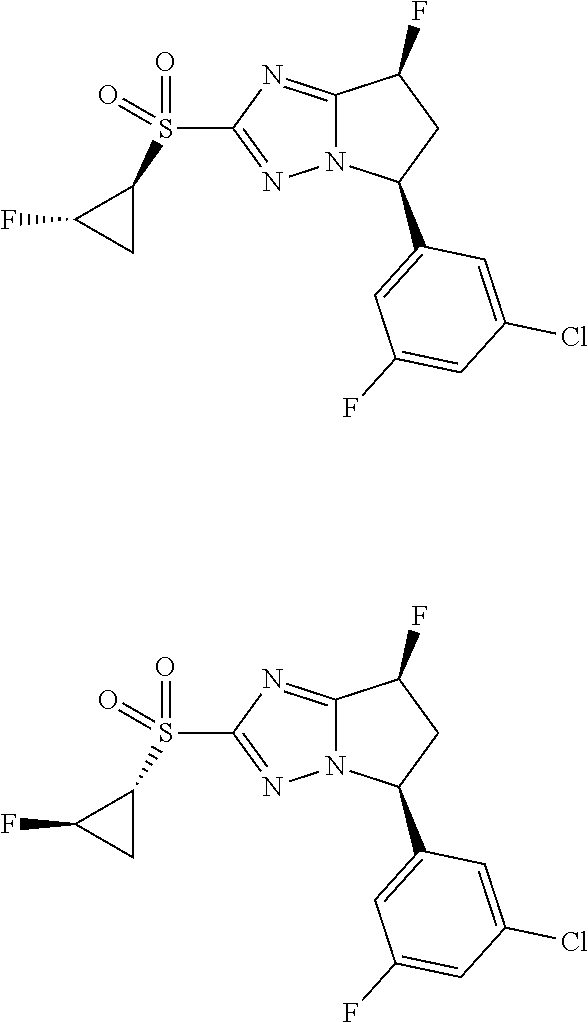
C12=NC(S(C3C(F)C3)(=O)=O)=NN1C(C1=CC(F)=CC(Cl)=C1)CC2F.C12=NC(S(C3C(F)C3)(=O)=O)=NN1C(C1=CC(F)=CC(Cl)=C1)CC2F
